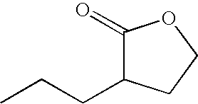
C1(=O)C(CCC)CCO1
